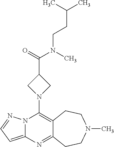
N12C(=CC=N1)N=C1C(=C2N2CC(C(=O)N(C)CCC(C)C)C2)CCN(C)CC1
